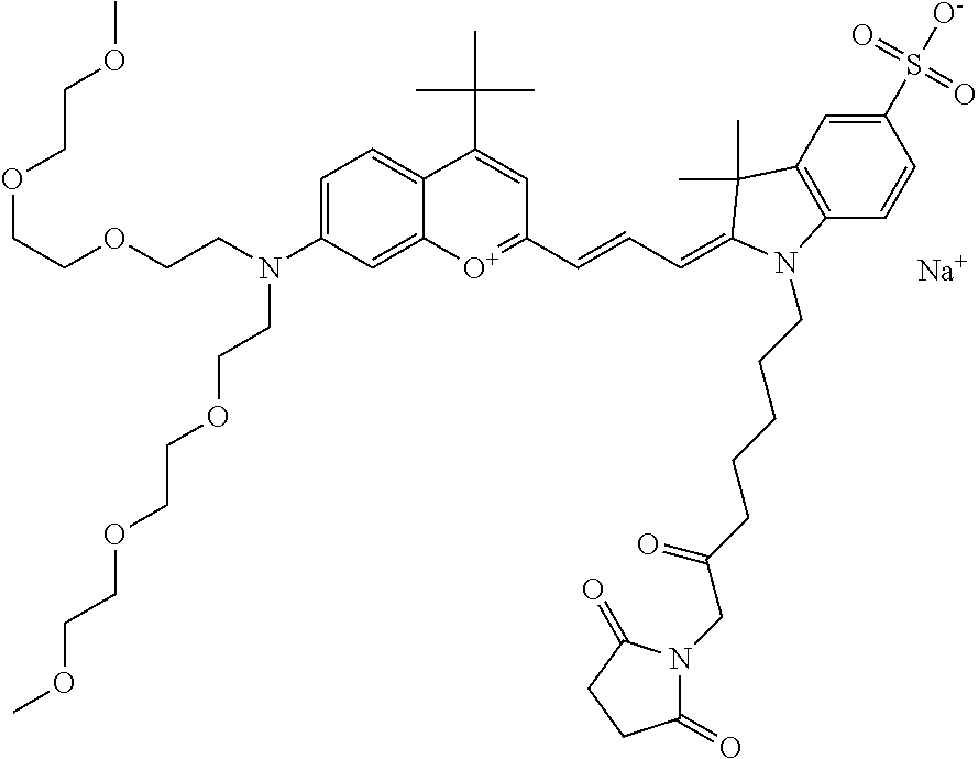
[Na].[O+]1=C(C=CC=C2C(C)(C)C3=C(C=CC(S([O-])(=O)=O)=C3)N2CCCCCC(=O)CN2C(=O)CCC2=O)C=C(C(C)(C)C)C2=CC=C(N(CCOCCOCCOC)CCOCCOCCOC)C=C12
